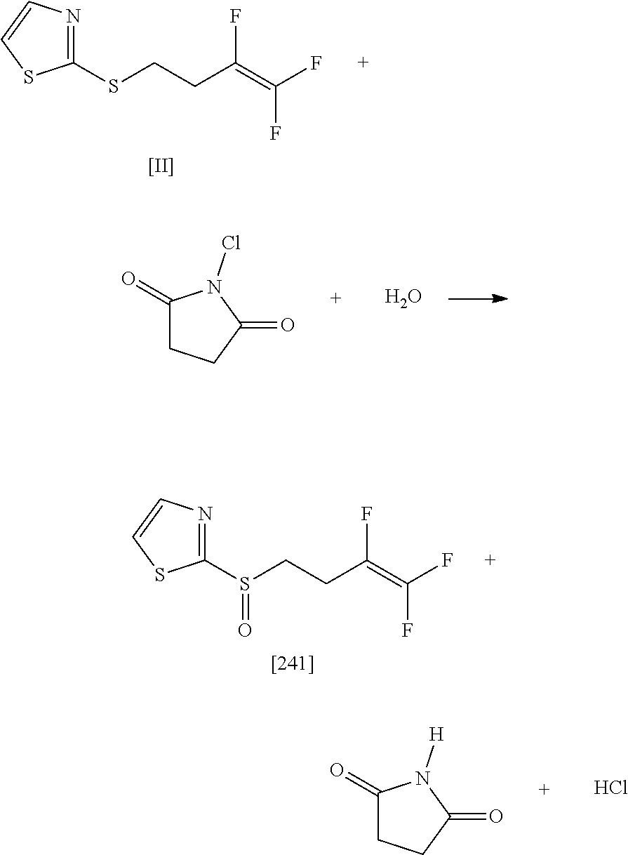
C1(SCCC(=C(F)F)F)=NC=CS1.[[II]].C1(=O)CCC(=O)N1Cl.O.C1(S(CCC(=C(F)F)F)=O)=NC=CS1.[[241]].C1(=O)CCC(=O)N1[H].Cl
